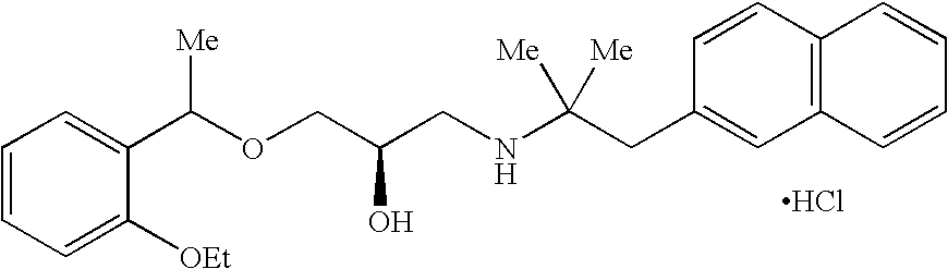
Cl.C1=C([OEt])C(C(OCC(CNC(CC2=CC3=C(C=C2)C=CC=C3)([Me])[Me])O)[Me])=CC=C1
